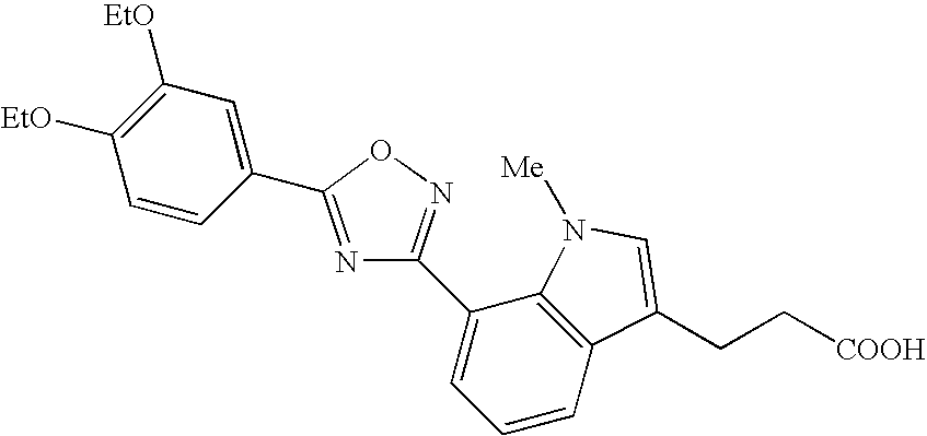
C1=CC(C2=NC(C3=CC=CC4=C3N([Me])C=C4CC[COOH])=NO2)=CC([EtO])=C1[EtO]
